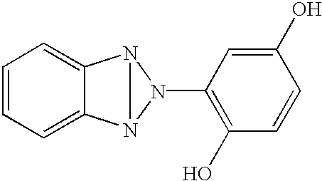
C1=CC=C2C(=C1)N1N2N1C1=C(O)C=CC(O)=C1
